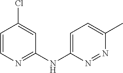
C1=CN=C(NC2=CC=C(C)N=N2)C=C1Cl
